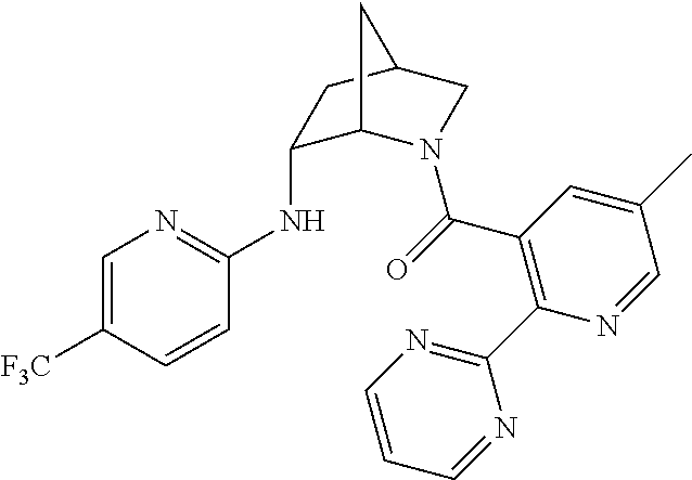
C1=C([F3C])C=CC(NC2C3N(C(=O)C4=C(C5=NC=CC=N5)N=CC(C)=C4)CC(C2)C3)=N1
